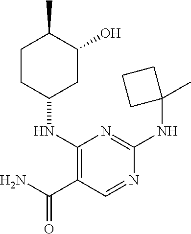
C1(NC2CC(O)C(C)CC2)=C(C(N)=O)C=NC(NC2(C)CCC2)=N1
